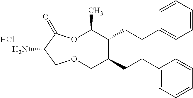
NC1C(=O)OC(C)C(CCC2=CC=CC=C2)C(CCC2=CC=CC=C2)COC1.Cl
